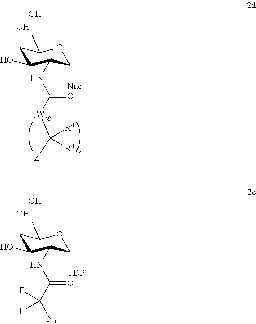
C1(O)C(O)C(NC([(W)g]C([Z])([R4])[R4])=O)C([Nuc])OC1CO.C1(O)C(O)C(NC(=O)C([N3])(F)F)C([UDP])OC1CO
